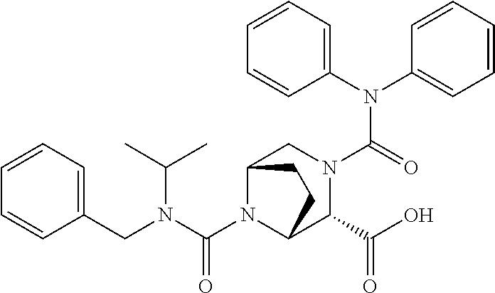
C1(N(C2=CC=CC=C2)C(=O)N2CC3N(C(N(C(C)C)CC4=CC=CC=C4)=O)C(C2C(O)=O)CC3)=CC=CC=C1
